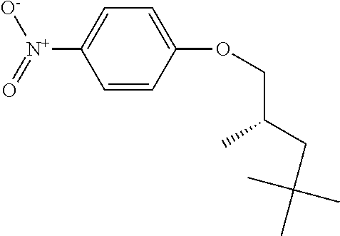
C1=CC(OCC(CC(C)(C)C)C)=CC=C1[N+]([O-])=O
